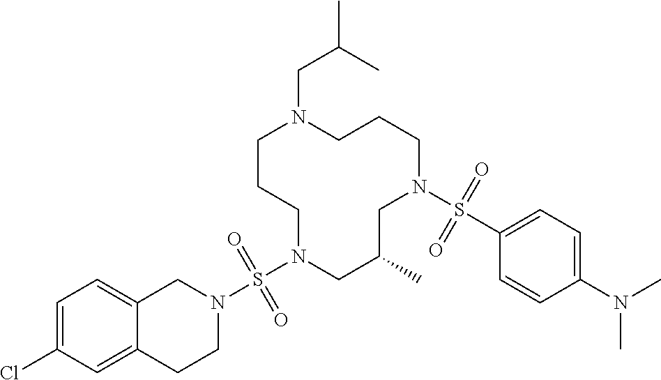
C1CCN(S(N2CC3=CC=C(Cl)C=C3CC2)(=O)=O)CC(C)CN(S(C2=CC=C(N(C)C)C=C2)(=O)=O)CCCN1CC(C)C
